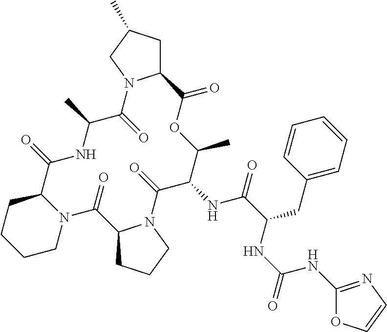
C12CC(C)CN1C(=O)C(C)NC(=O)C1CCCCN1C(=O)C1CCCN1C(=O)C(NC(=O)C(CC1=CC=CC=C1)NC(=O)NC1=NC=CO1)C(C)OC2=O
